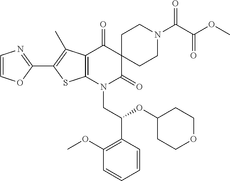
C1(C2=C(C)C3=C(S2)N(CC(OC2CCOCC2)C2=C(OC)C=CC=C2)C(=O)C2(C3=O)CCN(C(C(OC)=O)=O)CC2)=NC=CO1
